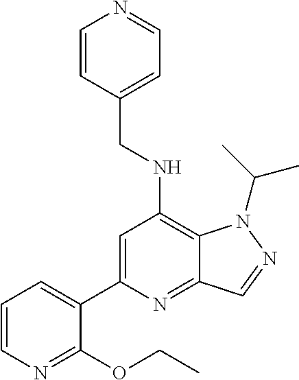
C1=CN=C(OCC)C(C2=CC(NCC3=CC=NC=C3)=C3C(=N2)C=NN3C(C)C)=C1
